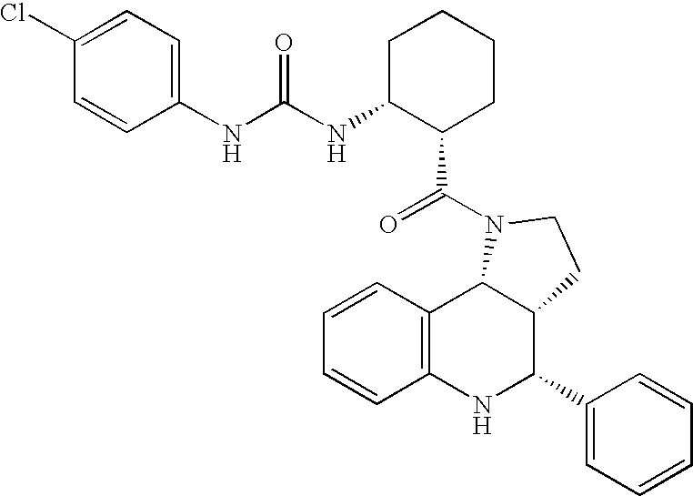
C12=C(NC(C3=CC=CC=C3)C3C1N(C(=O)C1CCCCC1NC(NC1=CC=C(Cl)C=C1)=O)CC3)C=CC=C2
